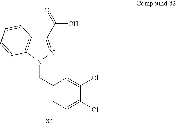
C1(C(O)=O)=NN(CC2=CC=C(Cl)C(Cl)=C2)C2=C1C=CC=C2
